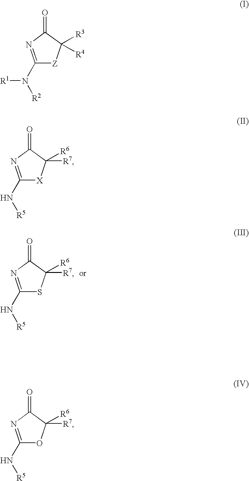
C1(N[R5])=NC(=O)C([R6])([R7])S1.C1(N([R2])[R1])=NC(=O)C([R3])([R4])[Z]1.C1(N[R5])=NC(=O)C([R6])([R7])[X]1.C1(N[R5])=NC(=O)C([R6])([R7])O1
